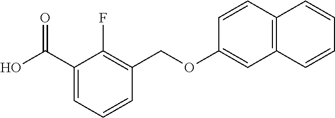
OC(C1=CC=CC(COC2=CC3=C(C=C2)C=CC=C3)=C1F)=O
